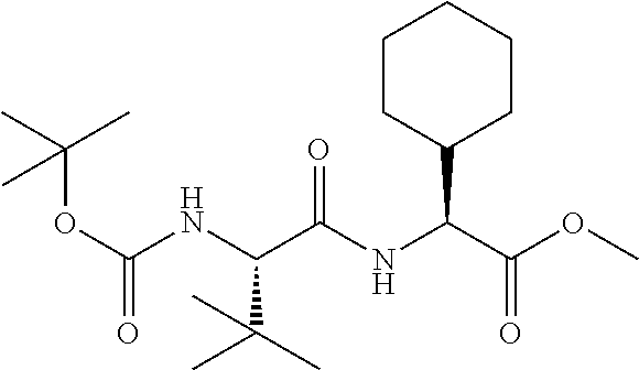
C1CC(C(C(OC)=O)NC(C(NC(OC(C)(C)C)=O)C(C)(C)C)=O)CCC1
